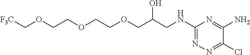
C(COCCOCC(CNC1=NN=C(Cl)C(N)=N1)O)OC[F3C]
